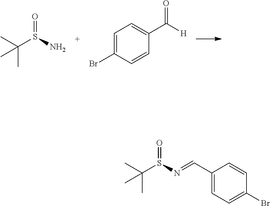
C(S(N)=O)(C)(C)C.C1=C(Br)C=CC(C([H])=O)=C1.C(S(N=CC1=CC=C(Br)C=C1)=O)(C)(C)C
